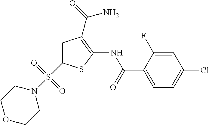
C1(NC(C2=CC=C(Cl)C=C2F)=O)=C(C(=O)N)C=C(S(N2CCOCC2)(=O)=O)S1
